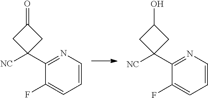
C1=CN=C(C2([NC])CC(O)C2)C(F)=C1.C1=CN=C(C2([NC])CC(=O)C2)C(F)=C1
